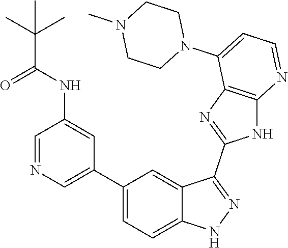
C1=NC=C(C2=CC=C3C(=C2)C(C2=NC4=C(N2)N=CC=C4N2CCN(C)CC2)=NN3)C=C1NC(C(C)(C)C)=O
